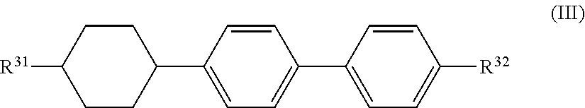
C1CC([R31])CCC1C1=CC=C(C2=CC=C([R32])C=C2)C=C1
